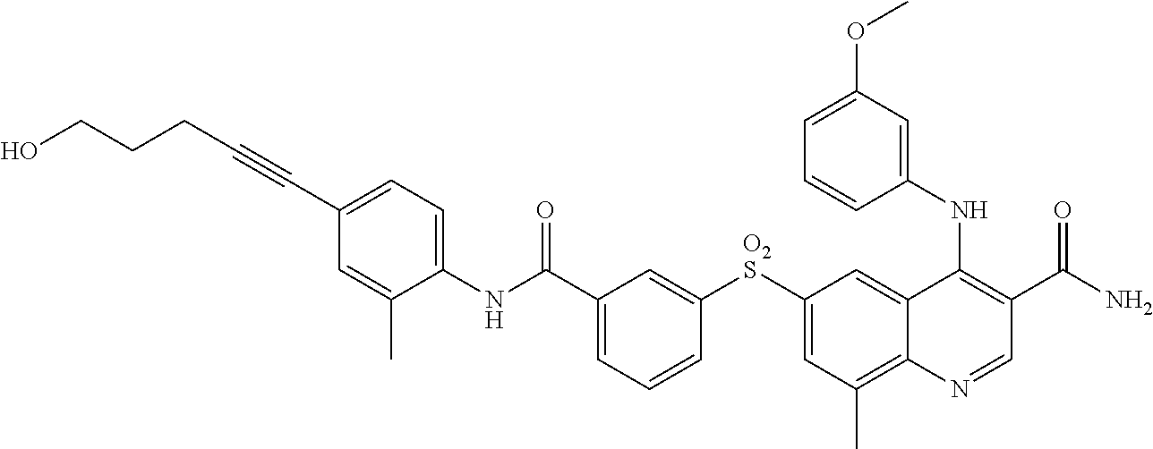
C1(NC(C2=CC=CC([O2S]C3=CC(C)=C4C(=C3)C(NC3=CC(OC)=CC=C3)=C(C(N)=O)C=N4)=C2)=O)=CC=C(C#CCCCO)C=C1C
